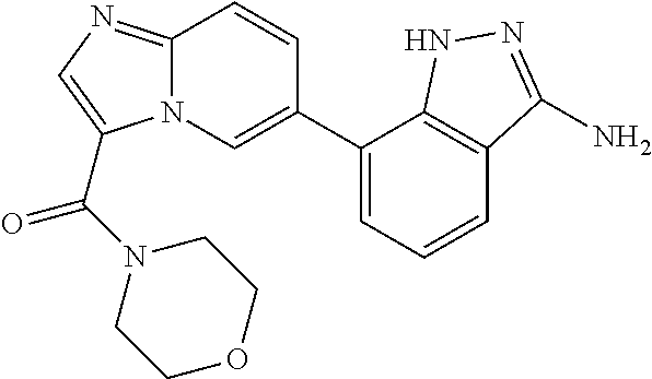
C12=NC=C(C(N3CCOCC3)=O)N1C=C(C1=CC=CC3=C1NN=C3N)C=C2
